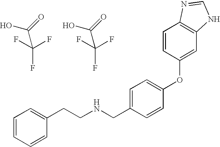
OC(=O)C(F)(F)F.N(CC1=CC=C(OC2=CC3=C(C=C2)N=CN3)C=C1)CCC1=CC=CC=C1.OC(=O)C(F)(F)F
